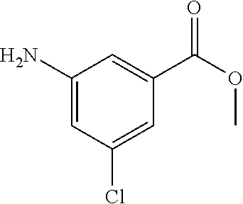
C1(N)=CC(Cl)=CC(C(OC)=O)=C1
